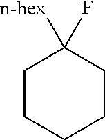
C1CCCCC1([n-hex])F
